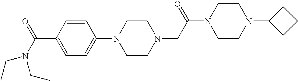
O=C(N(CC)CC)C1=CC=C(N2CCN(CC(N3CCN(C4CCC4)CC3)=O)CC2)C=C1
